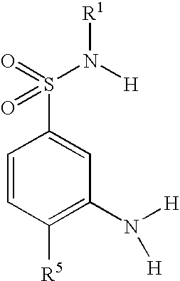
C1=CC([R5])=C(N([H])[H])C=C1S(=O)(N([H])[R1])=O
